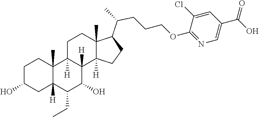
C1(CC)C(O)C2([H])C([H])(C3(C)C1([H])CC(O)CC3)CCC1(C)C(C(CCCOC3=NC=C(C(O)=O)C=C3Cl)C)CCC12[H]
